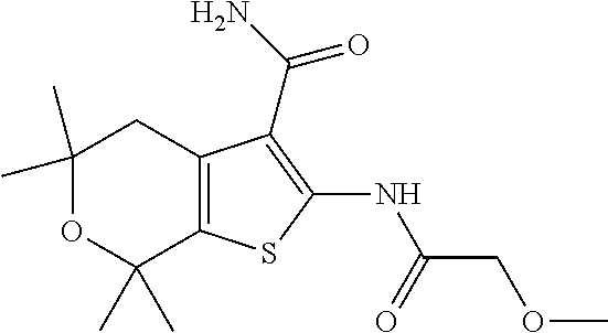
C1(C)(C)OC(C)(C)C2=C(C1)C(C(=O)N)=C(NC(COC)=O)S2
